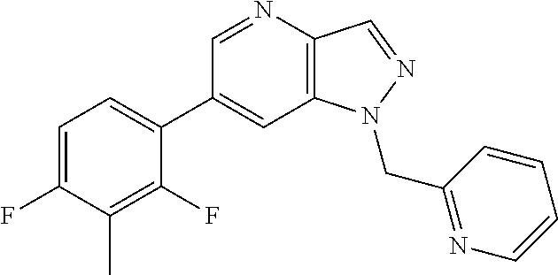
C1(C2=CC=C(F)C(C)=C2F)=CC2=C(C=NN2CC2=NC=CC=C2)N=C1
